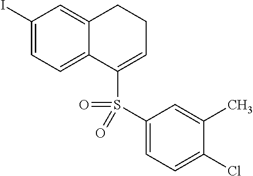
C1(I)=CC=C2C(=C1)CCC=C2S(=O)(C1=CC=C(Cl)C(C)=C1)=O
